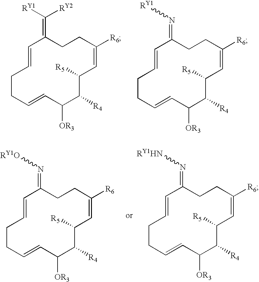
C1=CCCC=CC([OR3])C([R4])C([R5])C=C([R6])CCC1=C([RY1])[RY2].C1=CCCC=CC([OR3])C([R4])C([R5])C=C([R6])CCC1=N[RY1].C1=CCCC=CC([OR3])C([R4])C([R5])C=C([R6])CCC1=N[RY1O].C1=CCCC=CC([OR3])C([R4])C([R5])C=C([R6])CCC1=N[RY1HN]
